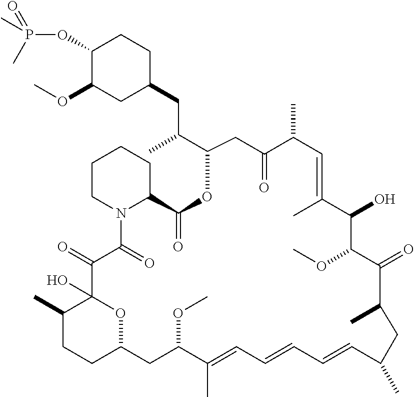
C1CN2C(CC1)C(=O)OC(C(CC1CCC(OP(C)(=O)C)C(OC)C1)C)CC(=O)C(C)C=C(C)C(O)C(OC)C(=O)C(C)CC(C)C=CC=CC=C(C)C(OC)CC1CCC(C)C(O)(C(=O)C2=O)O1
